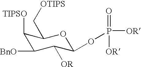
[TIPSO]C1C(C[OTIPS])OC(OP([OR])(=O)[OR])C([OR])C1[BnO]
